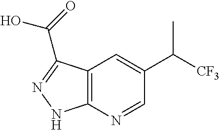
C12=C(N=CC(C([CF3])C)=C1)NN=C2C(O)=O
